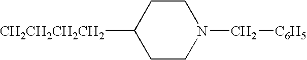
[CH2CH2CH2CH2]C1CCN(C[C6H5])CC1
